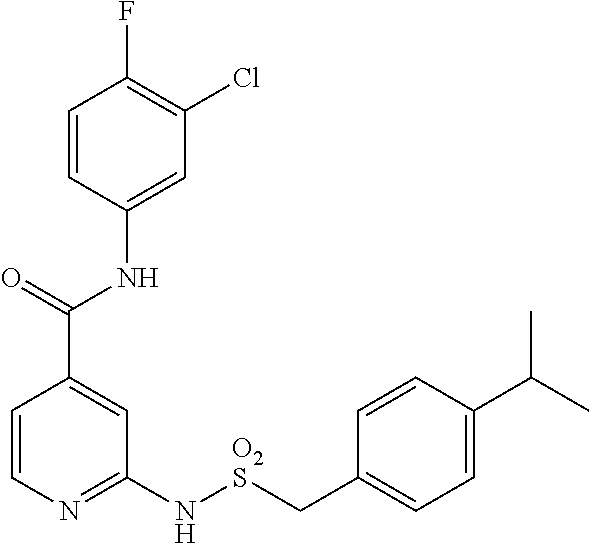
C1=CN=C(N[O2S]CC2=CC=C(C(C)C)C=C2)C=C1C(=O)NC1=CC(Cl)=C(F)C=C1
